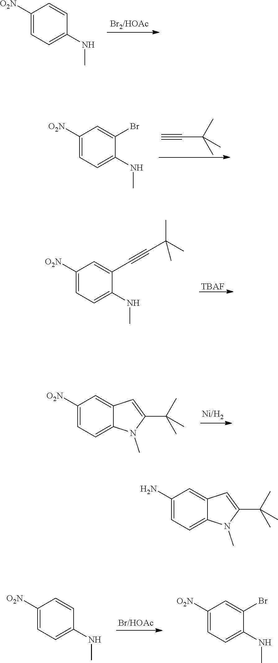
C1([O2N])=CC=C(NC)C=C1.C#CC(C)(C)C.C1([O2N])=CC=C(NC)C(Br)=C1.[TBAF].C1([O2N])=CC=C(NC)C(C#CC(C)(C)C)=C1.C1([O2N])=CC=C2C(=C1)C=C(C(C)(C)C)N2C.C1([O2N])=CC=C(NC)C=C1.C1([O2N])=CC=C(NC)C(Br)=C1.C1(N)=CC=C2C(=C1)C=C(C(C)(C)C)N2C
